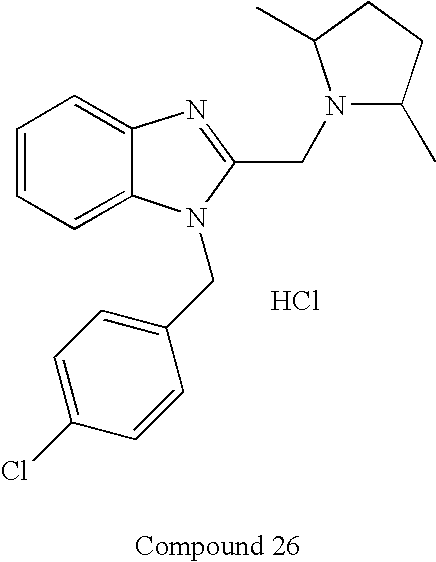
C1=CC=C2C(=C1)N=C(CN1C(C)CCC1C)N2CC1=CC=C(Cl)C=C1.Cl
